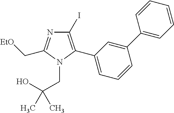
C1(I)=C(C2=CC=CC(C3=CC=CC=C3)=C2)N(CC(O)(C)C)C(C[EtO])=N1
